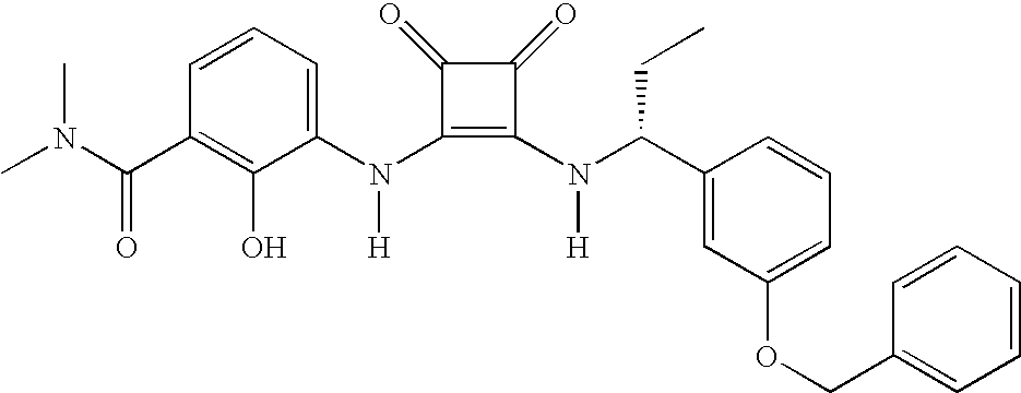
CN(C(C1=C(O)C(N(C2=C(N(C(C3=CC(OCC4=CC=CC=C4)=CC=C3)CC)[H])C(=O)C2=O)[H])=CC=C1)=O)C
